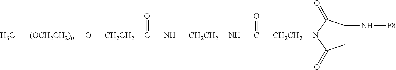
C[(OCH2CH2)n]O[CH2CH2]C(=O)N[CH2CH2]NC(=O)[CH2CH2]N1C(=O)CC(N[F8])C1=O
